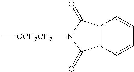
C12=C(C=CC=C1)C(=O)N([OCH2CH2]C)C2=O
